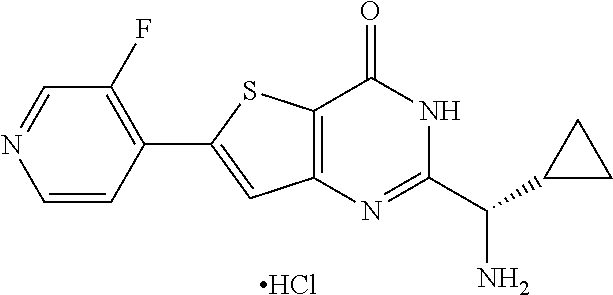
C12=C(N=C(C(C3CC3)N)NC1=O)C=C(C1=C(F)C=NC=C1)S2.Cl
